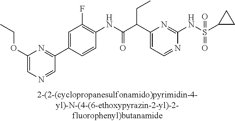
C1(NC(=O)C(C2=CC=NC(NS(=O)(=O)C3CC3)=N2)CC)=C(F)C=C(C2=NC(OCC)=CN=C2)C=C1
